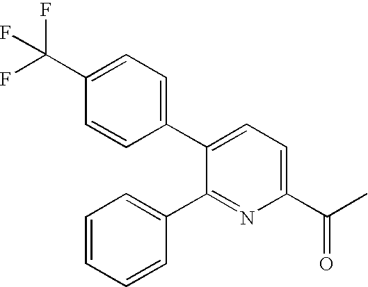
C1(C(F)(F)F)=CC=C(C2=CC=C(C(C)=O)N=C2C2=CC=CC=C2)C=C1
